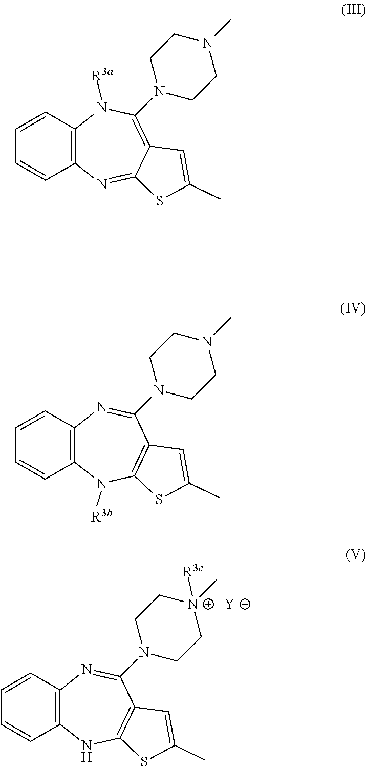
C12=C(C=CC=C1)N=C(N1CC[N+](C)([R3c])CC1)C1=C(N2)SC(C)=C1.[Y].C12=C(C=CC=C1)N([R3a])C(N1CCN(C)CC1)=C1C(=N2)SC(C)=C1.C12=C(C=CC=C1)N=C(N1CCN(C)CC1)C1=C(N2[R3b])SC(C)=C1
